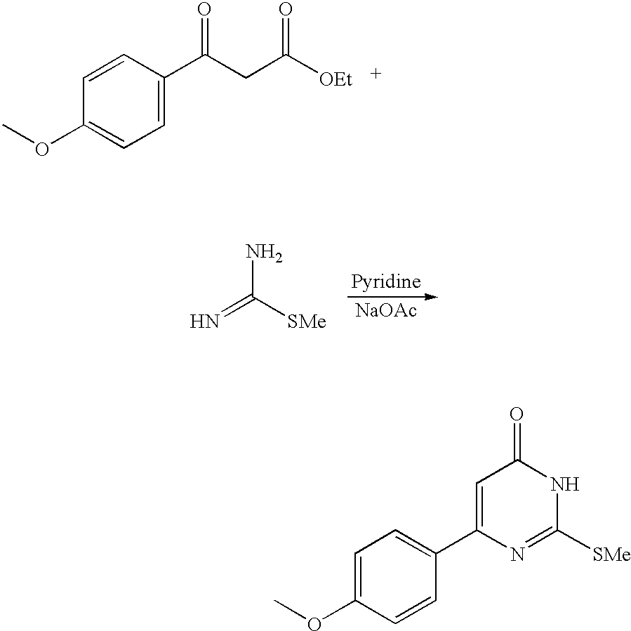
C1=C(C2=CC=C(OC)C=C2)N=C([SMe])NC1=O.C1=CC(C(CC([OEt])=O)=O)=CC=C1OC.N=C([SMe])N.[NaOAc]
